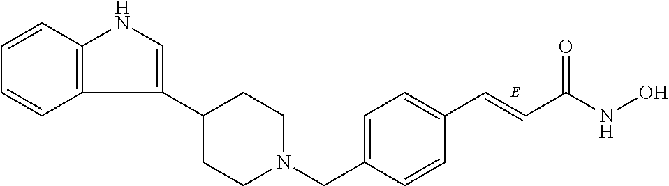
C12=C(C=CC=C1)NC=C2C1CCN(CC2=CC=C(C=CC(NO)=O)C=C2)CC1
